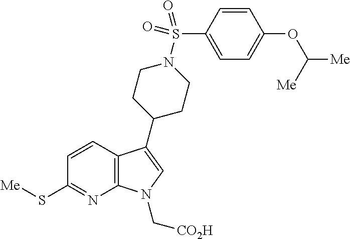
C12=C(C(C3CCN(S(C4=CC=C(OC([Me])[Me])C=C4)(=O)=O)CC3)=CN1C[CO2H])C=CC(S[Me])=N2
